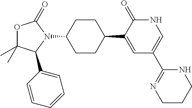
O1C(C)(C)C(C2=CC=CC=C2)N(C2CCC(C3=CC(C4=NCCCN4)=CNC3=O)CC2)C1=O
